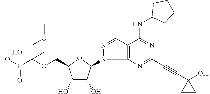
P(O)(=O)(O)C(OCC1C(O)C(O)C(N2N=CC3=C2N=C(C#CC2([OH])CC2)N=C3NC2CCCC2)O1)(COC)C
